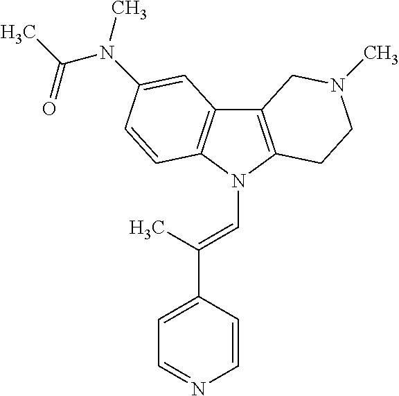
C12=C(N(C=C(C3=CC=NC=C3)C)C3=C1C=C(N(C)C(C)=O)C=C3)CCN(C)C2
